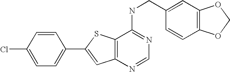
C1=CC(Cl)=CC=C1C1=CC2=C(S1)C(NCC1=CC3=C(C=C1)OCO3)=NC=N2
